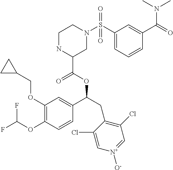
C1(OCC2CC2)=C(OC(F)F)C=CC(C(CC2=C(Cl)C=[N+]([O-])C=C2Cl)OC(=O)C2CN(S(=O)(C3=CC=CC(C(N(C)C)=O)=C3)=O)CCN2)=C1
